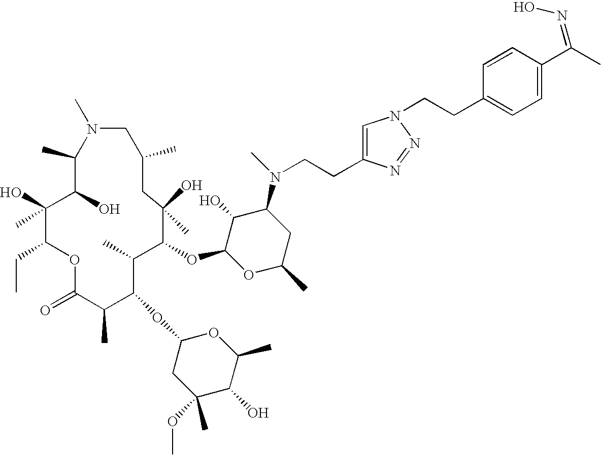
C1(C)C(O)C(O)(C)C(CC)OC(=O)C(C)C(OC2CC(C)(OC)C(O)C(C)O2)C(C)C(OC2OC(C)CC(N(C)CCC3=CN(CCC4=CC=C(C(C)=NO)C=C4)N=N3)C2O)C(O)(C)CC(C)CN1C
